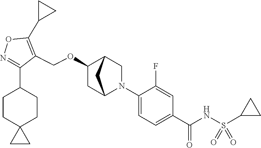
N1=C(C2CCC3(CC2)CC3)C(COC2CC3N(C4=CC=C(C(NS(C5CC5)(=O)=O)=O)C=C4F)CC2C3)=C(C2CC2)O1
